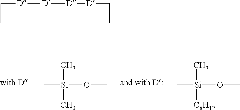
[D]([D][D][D]CC)CC.C[Si](OC)(C)C.C[Si](OC)(C)[C8H17]
